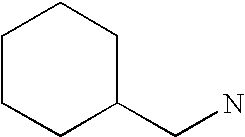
C1CCC(CN)CC1
